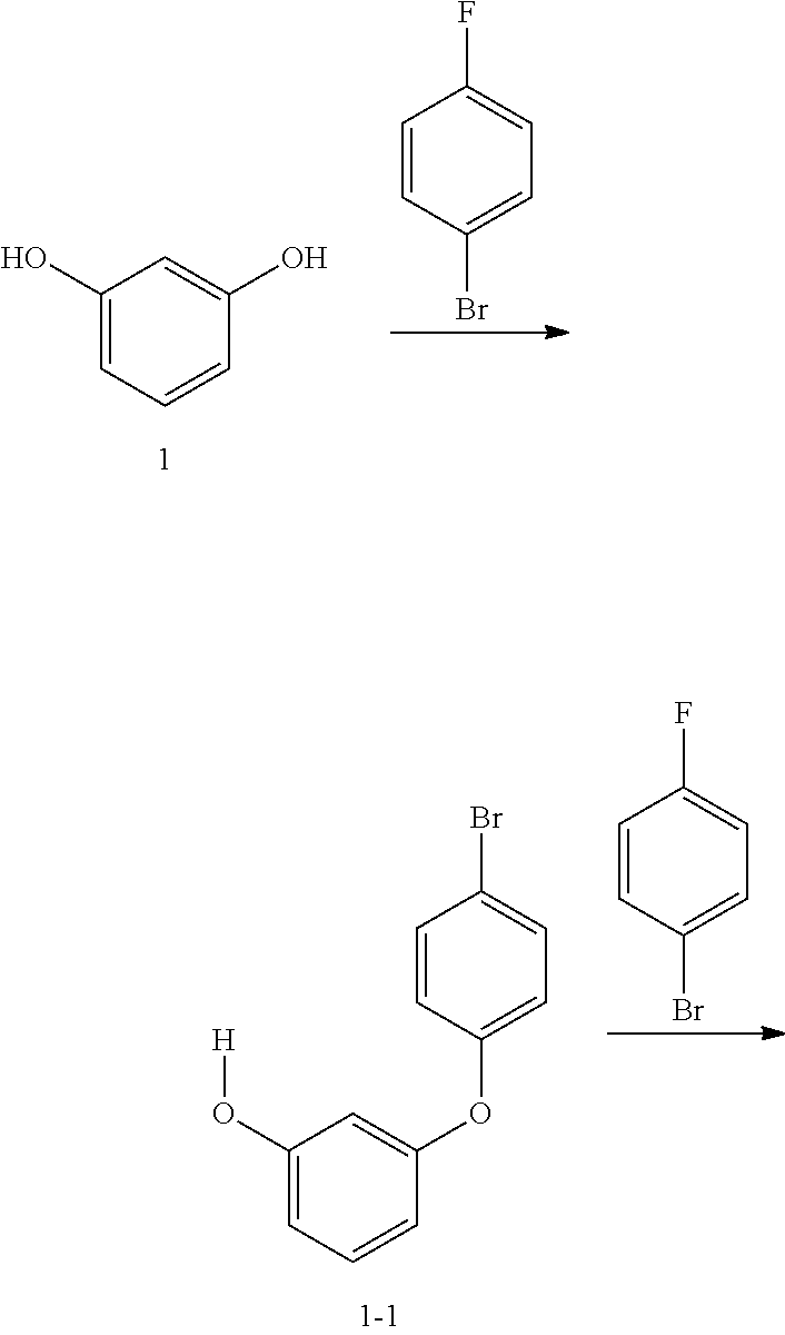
[H]OC1=CC=CC(OC2=CC=C(Br)C=C2)=C1.C1=CC(Br)=CC=C1F.C1=CC(Br)=CC=C1F.OC1=CC=CC(O)=C1
